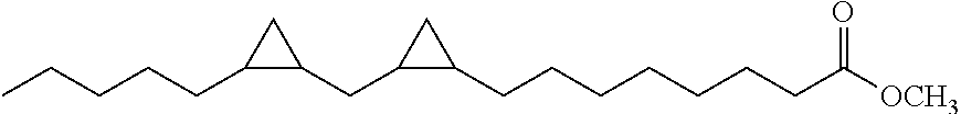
CCCCCC1C(CC2C(CCCCCCCC([OCH3])=O)C2)C1
